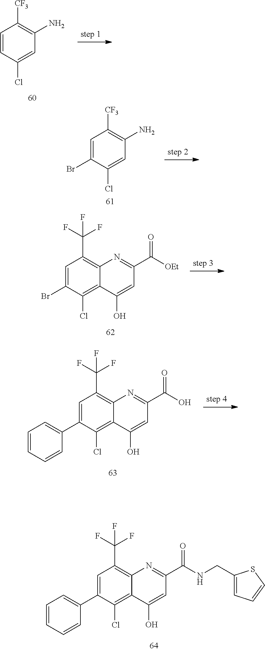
C1=CC(Cl)=CC(N)=C1[CF3].C1=C(Br)C(Cl)=CC(N)=C1[CF3].C1=C(Br)C(Cl)=C2C(=C1C(F)(F)F)N=C(C(=O)[OEt])C=C2O.C1=C(C2=CC=CC=C2)C(Cl)=C2C(=C1C(F)(F)F)N=C(C(=O)O)C=C2O.C1=C(C2=CC=CC=C2)C(Cl)=C2C(=C1C(F)(F)F)N=C(C(=O)NCC1=CC=CS1)C=C2O
